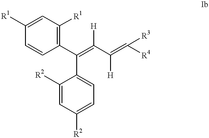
C1(C(=C(C(=C([R4])[R3])[H])[H])C2=CC=C([R2])C=C2[R2])=C([R1])C=C([R1])C=C1
